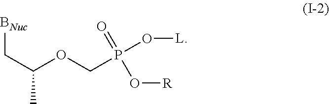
[BNuc]CC(OCP(O[L])(=O)O[R])C
